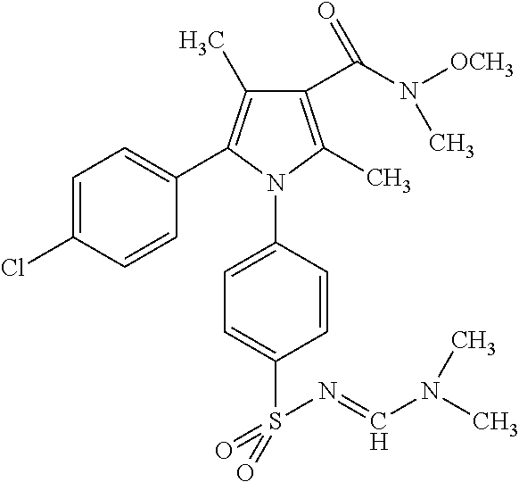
C1(C(N([OCH3])C)=O)=C(C)N(C2=CC=C(S(N=CN(C)C)(=O)=O)C=C2)C(C2=CC=C(Cl)C=C2)=C1C
